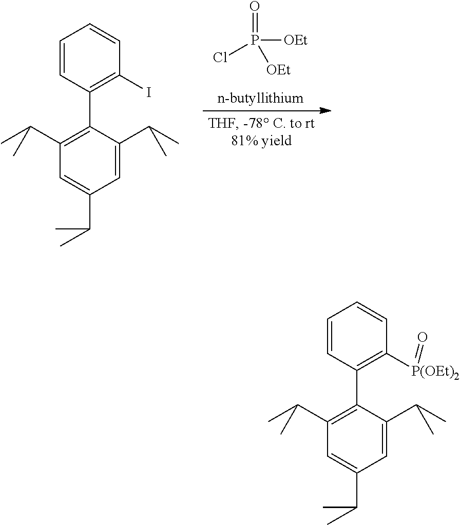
O=P(Cl)([OEt])[OEt].C1=CC(C2=C(C(C)C)C=C(C(C)C)C=C2C(C)C)=C(I)C=C1.C1=CC(C2=C(C(C)C)C=C(C(C)C)C=C2C(C)C)=C([P(OEt)2]=O)C=C1
